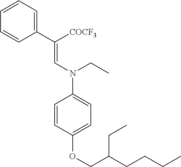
C1(C([COCF3])=CN(C2=CC=C(OCC(CCCC)CC)C=C2)CC)=CC=CC=C1
